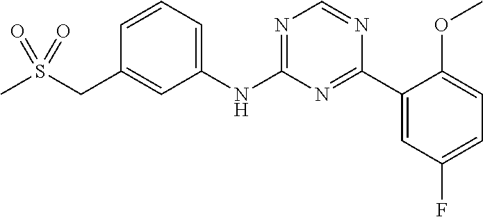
C1=CC=C(NC2=NC=NC(C3=CC(F)=CC=C3OC)=N2)C=C1CS(C)(=O)=O
